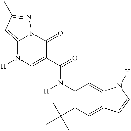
C12=CC(C)=NN1C(=O)C(C(=O)N(C1=C(C(C)(C)C)C=C3C(=C1)N([H])C=C3)[H])=CN2[H]
